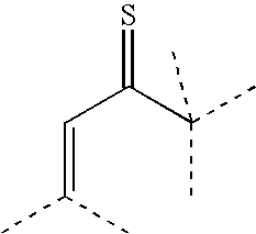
C(=CC(=S)C(C)(C)C)(C)C
